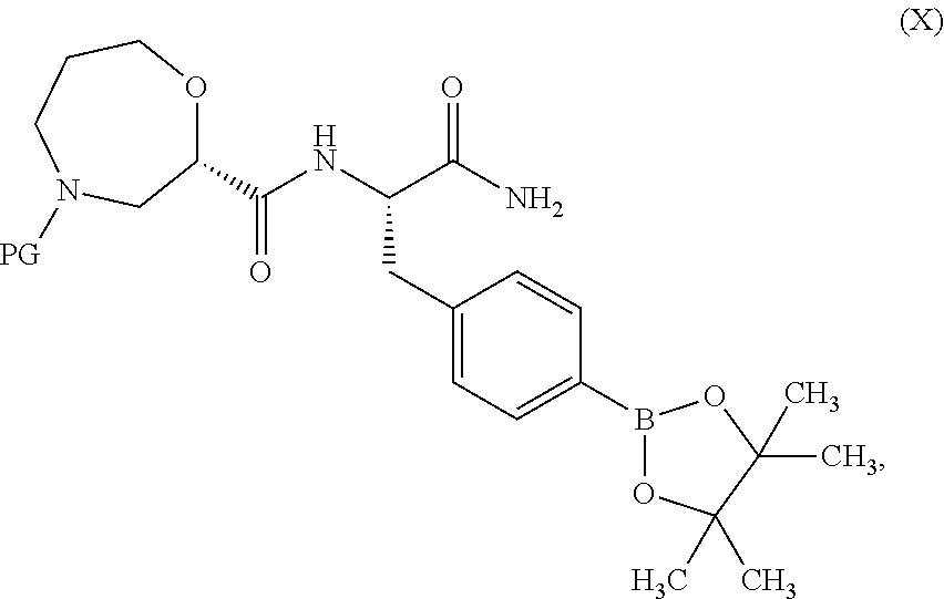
C1(CC(C(N)=O)NC(C2OCCCN([PG])C2)=O)=CC=C(B2OC(C)(C)C(C)(C)O2)C=C1
